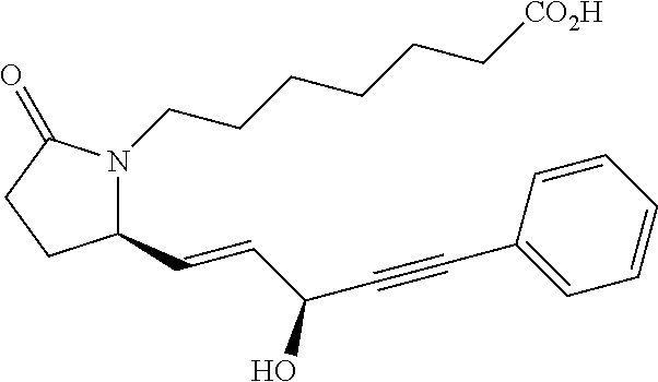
C1(C=CC(O)C#CC2=CC=CC=C2)N(CCCCCC[CO2H])C(=O)CC1
